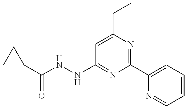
C1C(C(=O)NNC2=NC(C3=CC=CC=N3)=NC(CC)=C2)C1
